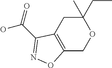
C12=C(CC(CC)(C)OC1)C(C(=O)O)=NO2
